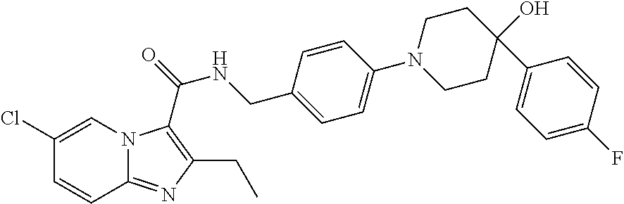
C12=NC(CC)=C(C(=O)NCC3=CC=C(N4CCC(O)(C5=CC=C(F)C=C5)CC4)C=C3)N1C=C(Cl)C=C2
